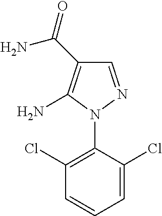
C1(Cl)=C(N2N=CC(C(N)=O)=C2N)C(Cl)=CC=C1
